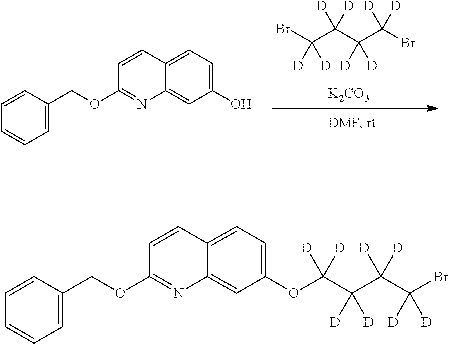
C12=CC=C(O)C=C1N=C(OCC1=CC=CC=C1)C=C2.BrC(C(C(C(Br)([D])[D])([D])[D])([D])[D])([D])[D].[K2CO3].C12=CC=C(OC(C(C(C(Br)([D])[D])([D])[D])([D])[D])([D])[D])C=C1N=C(OCC1=CC=CC=C1)C=C2
